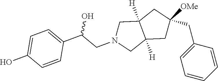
C1([OMe])(CC2=CC=CC=C2)CC2([H])C([H])(CN(CC(C3=CC=C(O)C=C3)O)C2)C1
